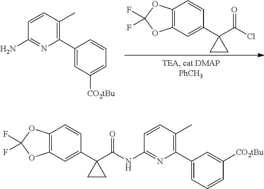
ClC(C1(C2=CC3=C(C=C2)OC(F)(F)O3)CC1)=O.C1(C2=C(C)C=CC(N)=N2)=CC([CO2tBu])=CC=C1.C1(C2=C(C)C=CC(NC(C3(C4=CC5=C(C=C4)OC(F)(F)O5)CC3)=O)=N2)=CC=CC([CO2tBu])=C1
